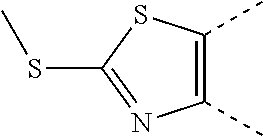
C1(C)=C(C)SC(SC)=N1
